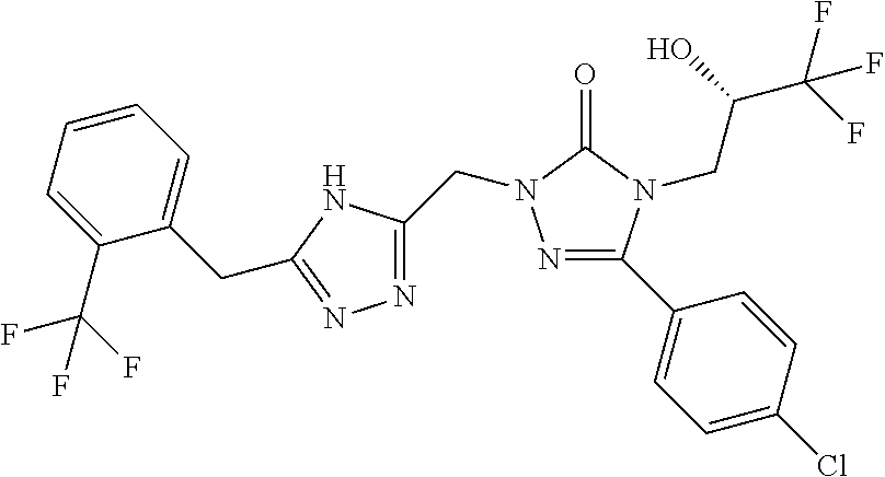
N1=C(C2=CC=C(Cl)C=C2)N(CC(C(F)(F)F)O)C(=O)N1CC1=NN=C(CC2=CC=CC=C2C(F)(F)F)N1
